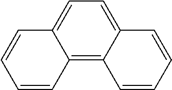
C12=C3C(=CC=C1C=CC=C2)C=CC=C3
